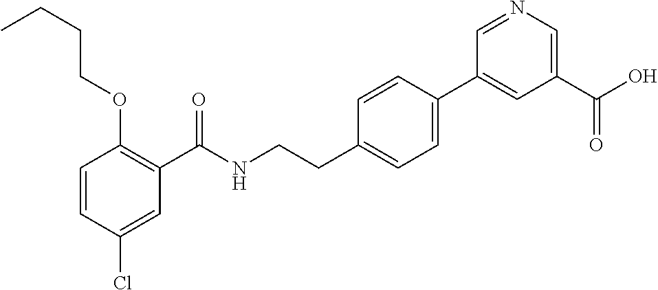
C1=CC(Cl)=CC(C(NCCC2=CC=C(C3=CC(C(O)=O)=CN=C3)C=C2)=O)=C1OCCCC
